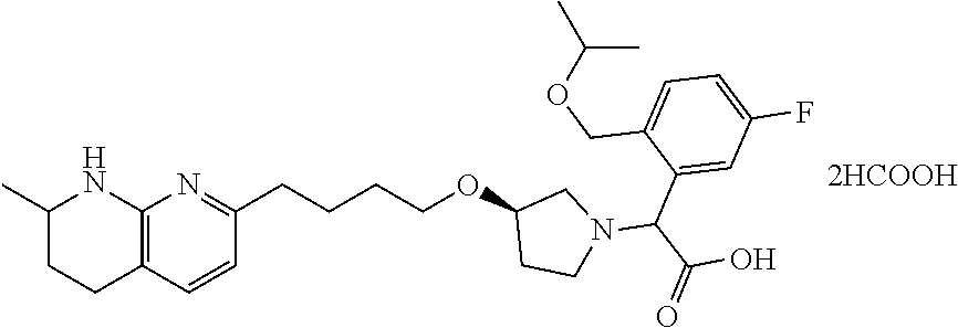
C12=C(C=CC(CCCCOC3CCN(C(C(=O)O)C4=CC(F)=CC=C4COC(C)C)C3)=N1)CCC(C)N2
